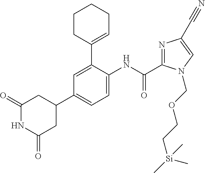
C1(C2CC(=O)NC(=O)C2)=CC=C(NC(C2=NC(C#N)=CN2COCC[Si](C)(C)C)=O)C(C2=CCCCC2)=C1
